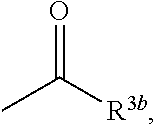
CC([R3b])=O
